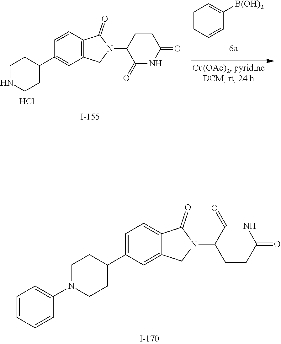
C1NCCC(C2=CC3=C(C=C2)C(=O)N(C2C(=O)NC(=O)CC2)C3)C1.Cl.C1=CC=CC([B(OH)2])=C1.C1N(C2=CC=CC=C2)CCC(C2=CC=C3C(=C2)CN(C2CCC(=O)NC2=O)C3=O)C1
